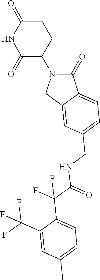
C1(=O)N(C2CCC(=O)NC2=O)CC2=CC(CNC(=O)C(F)(F)C3=CC=C(C)C=C3C(F)(F)F)=CC=C12
